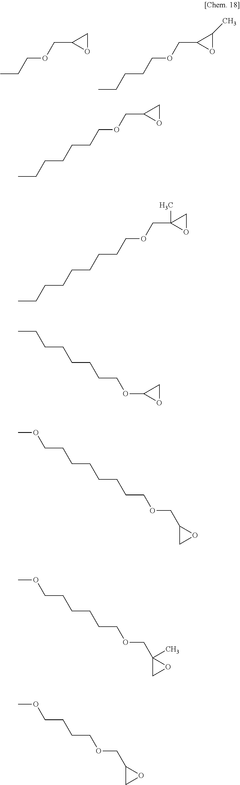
CCCOCC1OC1.C(CCOCC1OC1C)CC.C(CCOCC1OC1)CCCC.C(CCOCC1(C)OC1)CCCCCC.C(CCC)CCCCOC1OC1.C(COC)CCCCCCOCC1OC1.O(C)CCCCCCOCC1(C)OC1.O(C)CCCCOCC1OC1
